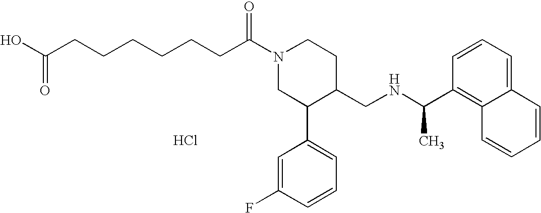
C(CCCC(N1CC(C2=CC=CC(F)=C2)C(CNC(C2=C3C(=CC=C2)C=CC=C3)C)CC1)=O)CCC(=O)O.Cl
